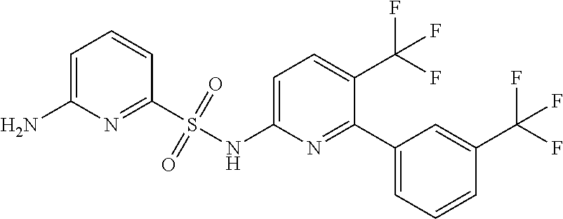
C1=C(NS(C2=NC(N)=CC=C2)(=O)=O)N=C(C2=CC=CC(C(F)(F)F)=C2)C(C(F)(F)F)=C1
